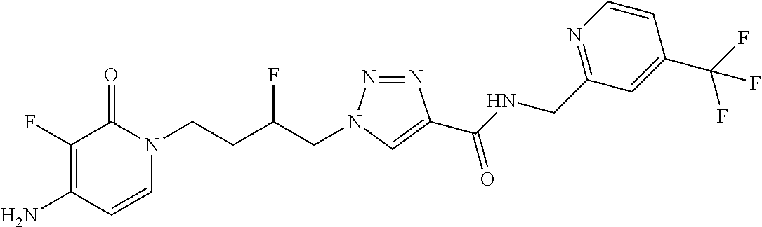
NC1=C(F)C(=O)N(CCC(CN2N=NC(C(NCC3=NC=CC(C(F)(F)F)=C3)=O)=C2)F)C=C1
